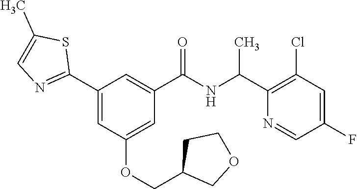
C1(C2=NC=C(C)S2)=CC(OCC2COCC2)=CC(C(NC(C2=C(Cl)C=C(F)C=N2)C)=O)=C1
